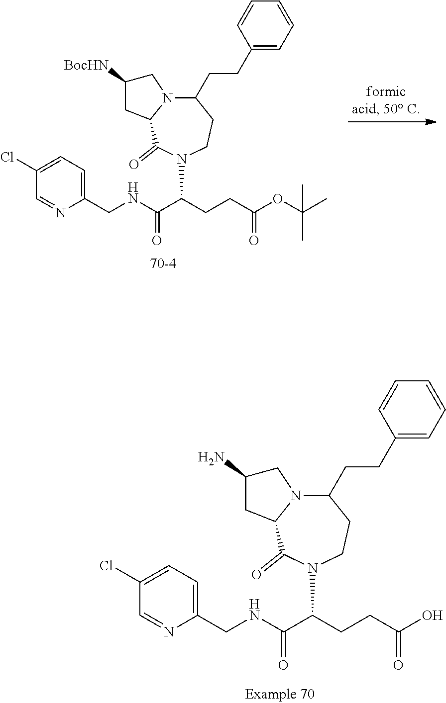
N(C(C(CCC(O)=O)N1CCC(CCC2=CC=CC=C2)N2C(C1=O)CC(N)C2)=O)CC1=CC=C(Cl)C=N1.N(C(C(CCC(OC(C)(C)C)=O)N1CCC(CCC2=CC=CC=C2)N2C(C1=O)CC([BocHN])C2)=O)CC1=CC=C(Cl)C=N1
